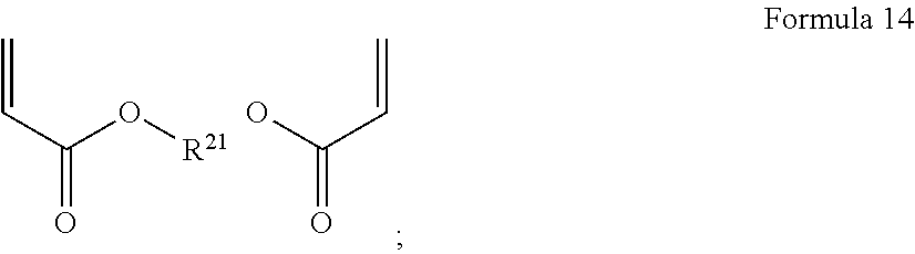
C=CC(O[R21])=O.OC(=O)C=C
